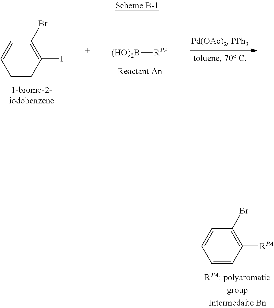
C1=CC(I)=C(Br)C=C1.[(HO)2B][RPA].C1=CC([RPA])=C(Br)C=C1
